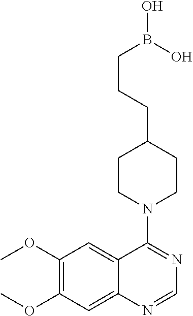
C1=NC2=CC(OC)=C(OC)C=C2C(N2CCC(CCCB(O)O)CC2)=N1
